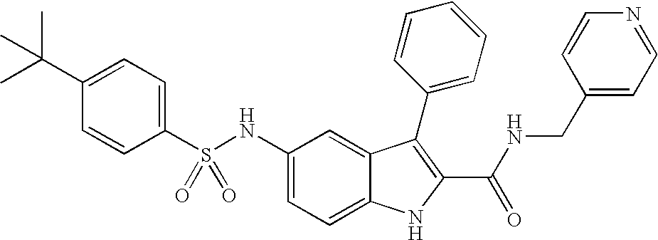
C1(C(C)(C)C)=CC=C(S(NC2=CC=C3C(=C2)C(C2=CC=CC=C2)=C(C(NCC2=CC=NC=C2)=O)N3)(=O)=O)C=C1
